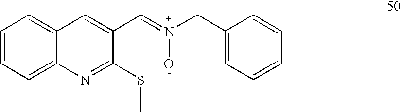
C12=CC=CC=C1N=C(SC)C(C=N(CC1=CC=CC=C1)O)=C2
